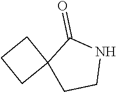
C1NC(=O)C2(C1)CCC2
